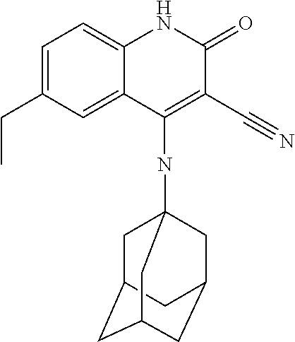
C1=C(CC)C=C2C(=C1)NC(=O)C(C#N)=C2NC12CC3CC(CC(C1)C3)C2
